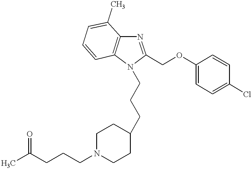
N1=C(COC2=CC=C(Cl)C=C2)N(CCCC2CCN(CCCC(C)=O)CC2)C2=C1C(C)=CC=C2
